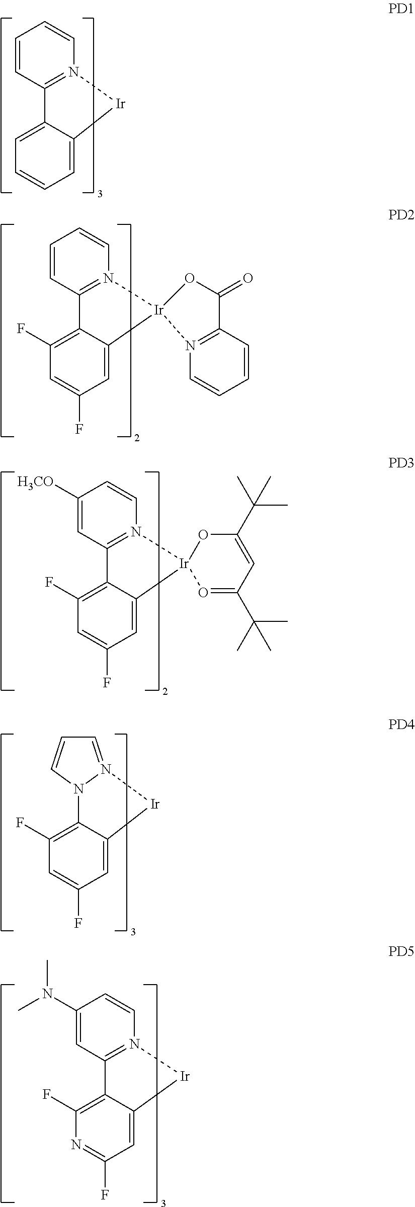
C1=CC2=N(C=C1)[Ir]C1=CC=CC=C21.C1=CC2=N(C=C1)[Ir]1(C3=CC(F)=CC(F)=C23)N2=C(C=CC=C2)C(=O)O1.C1([H3CO])=CC2=N(C=C1)[Ir]1(C3=CC(F)=CC(F)=C23)O=C(C(C)(C)C)C=C(C(C)(C)C)O1.C12=C(F)C=C(F)C=C1[Ir]N1=CC=CN21.C12=C(F)N=C(F)C=C1[Ir]N1=C2C=C(N(C)C)C=C1
